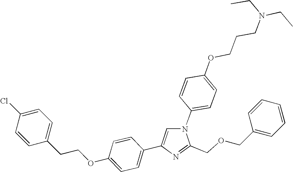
N1(C2=CC=C(OCCCN(CC)CC)C=C2)C=C(C2=CC=C(OCCC3=CC=C(Cl)C=C3)C=C2)N=C1COCC1=CC=CC=C1
